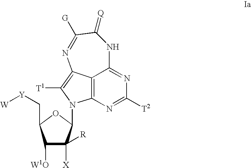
C1([W1O])C([X])([R])C(N2C3=C4C(=C2[T1])N=C([G])C(=[Q])NC4=NC([T2])=N3)OC1C[Y][W]
